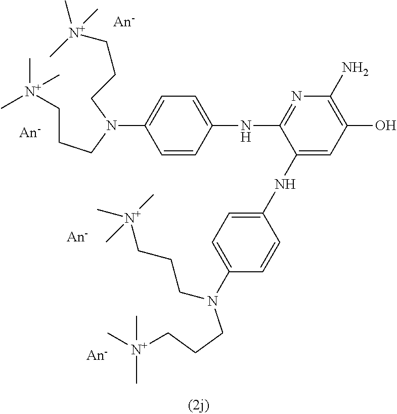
C1=CC(NC2=NC(N)=C(O)C=C2NC2=CC=C(N(CCC[N+](C)(C)C)CCC[N+](C)(C)C)C=C2)=CC=C1N(CCC[N+](C)(C)C)CCC[N+](C)(C)C
